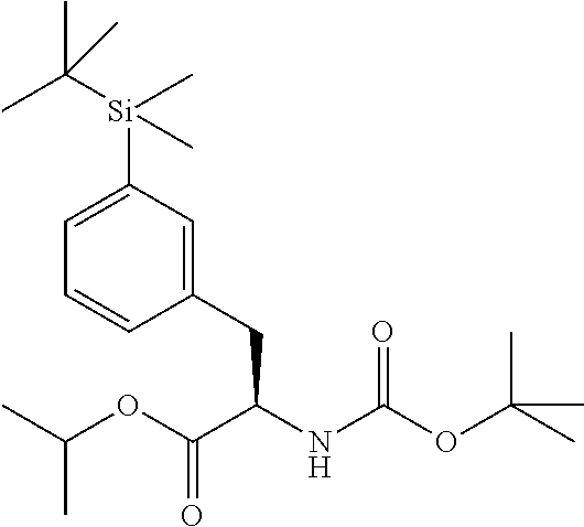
C1(CC(NC(OC(C)(C)C)=O)C(OC(C)C)=O)=CC([Si](C(C)(C)C)(C)C)=CC=C1
